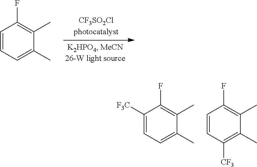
C1=CC=C(C)C(C)=C1F.C1([F3C])=CC=C(C)C(C)=C1F.C1=CC([CF3])=C(C)C(C)=C1F
